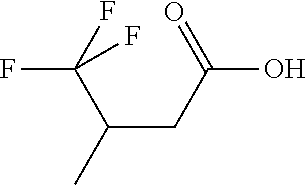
OC(=O)CC(C(F)(F)F)C
